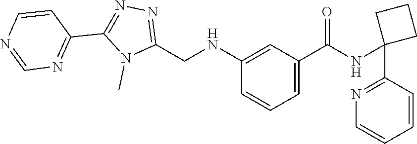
C1(NC(C2=CC=CC(NCC3=NN=C(C4=NC=NC=C4)N3C)=C2)=O)(C2=NC=CC=C2)CCC1
